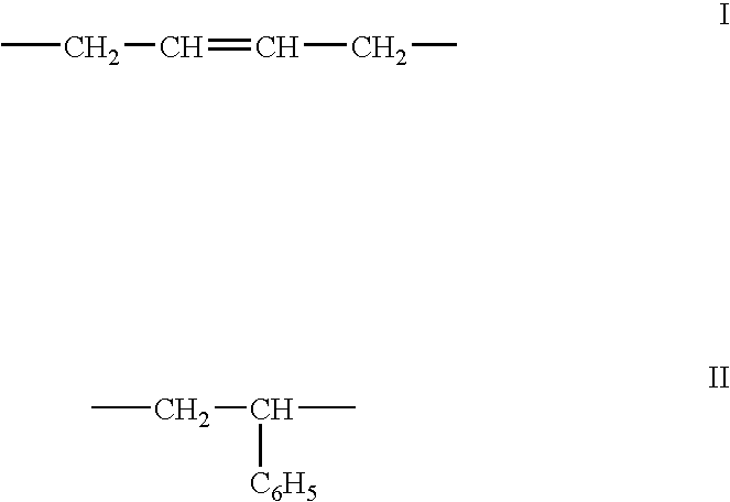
CCC=CCC.CCC(C)[C6H5]
